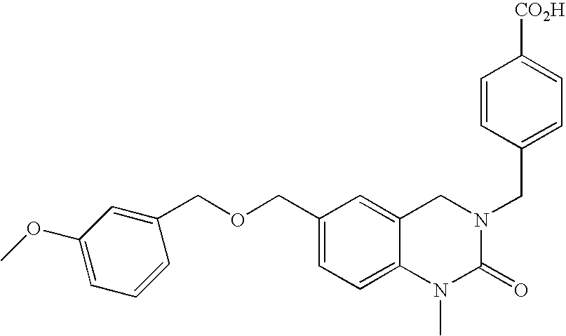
C(C1=CC=C2C(=C1)CN(CC1=CC=C([CO2H])C=C1)C(=O)N2C)OCC1=CC(OC)=CC=C1
